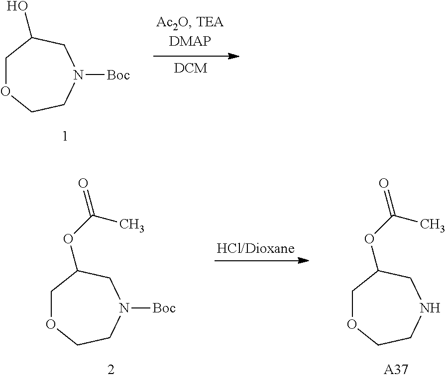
C1OCCN([Boc])CC1O.C1OCCNCC1OC(=O)C.[A37].C1OCCN([Boc])CC1OC(=O)C
